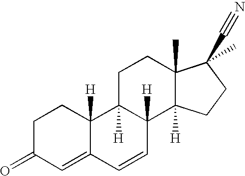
C1=C2C([H])(CCC1=O)C1([H])C([H])(C=C2)C2([H])C(C)(CC1)C(C#N)(C)CC2
